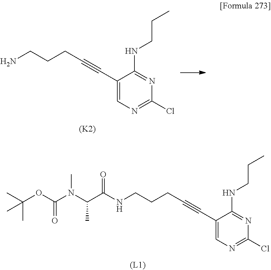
NCCCC#CC1=CN=C(Cl)N=C1NCCC.[(K2)].C(C)(OC(=O)N(C(C)C(NCCCC#CC1=CN=C(Cl)N=C1NCCC)=O)C)(C)C
